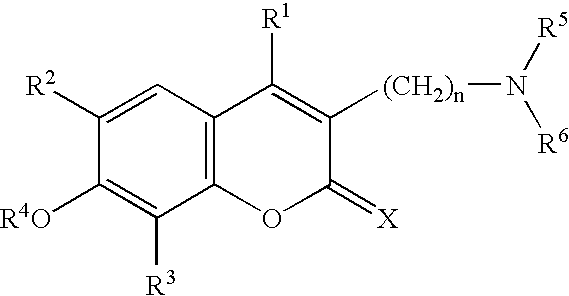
C1([R2])=CC2=C(C([R3])=C1[R4O])OC(=[X])C([(CH2)n]N([R5])[R6])=C2[R1]
